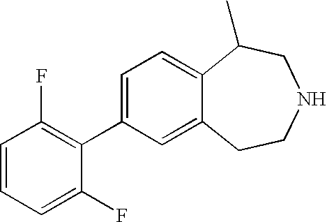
C1=CC=C(F)C(C2=CC=C3C(=C2)CCNCC3C)=C1F
